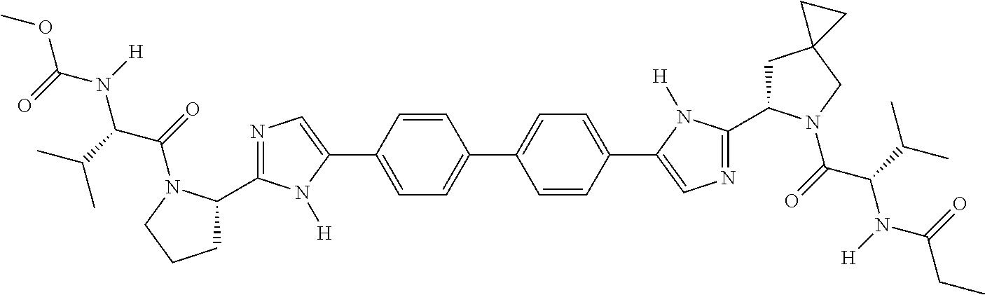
C1=C(C2=CN=C(C3CCCN3C(=O)C(C(C)C)N(C(OC)=O)[H])N2[H])C=CC(C2=CC=C(C3=CN=C(C4CC5(CN4C(=O)C(C(C)C)N(C(CC)=O)[H])CC5)N3[H])C=C2)=C1
